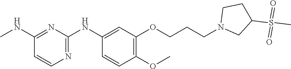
C1(NC)=NC(NC2=CC(OCCCN3CC(S(C)(=O)=O)CC3)=C(OC)C=C2)=NC=C1
